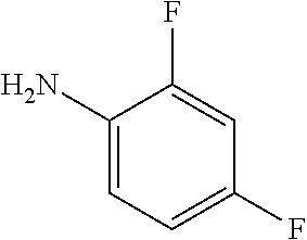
C1(N)=CC=C(F)C=C1F
